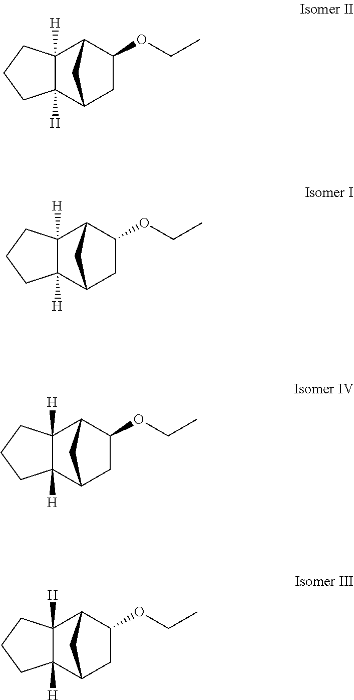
C1C2C3([H])C([H])(C(C1OCC)C2)CCC3.C1C2C3([H])C([H])(C(C1OCC)C2)CCC3.C1C2C3([H])C([H])(C(C1OCC)C2)CCC3.C1C2C3([H])C([H])(C(C1OCC)C2)CCC3
